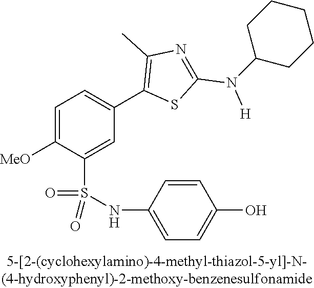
C1=C([MeO])C(S(NC2=CC=C(O)C=C2)(=O)=O)=CC(C2=C(C)N=C(N([H])C3CCCCC3)S2)=C1
